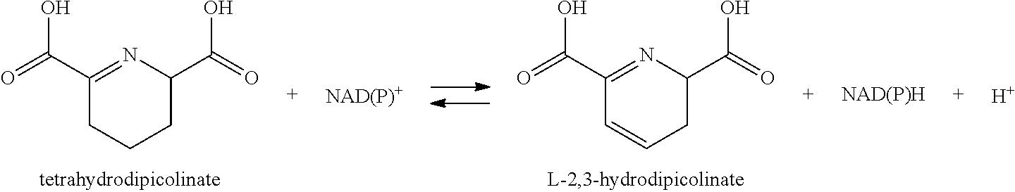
C1(C(=O)O)=NC(C(=O)O)CCC1.C1(C(=O)O)=NC(C(=O)O)CC=C1.[NAD(P)+].[H]
